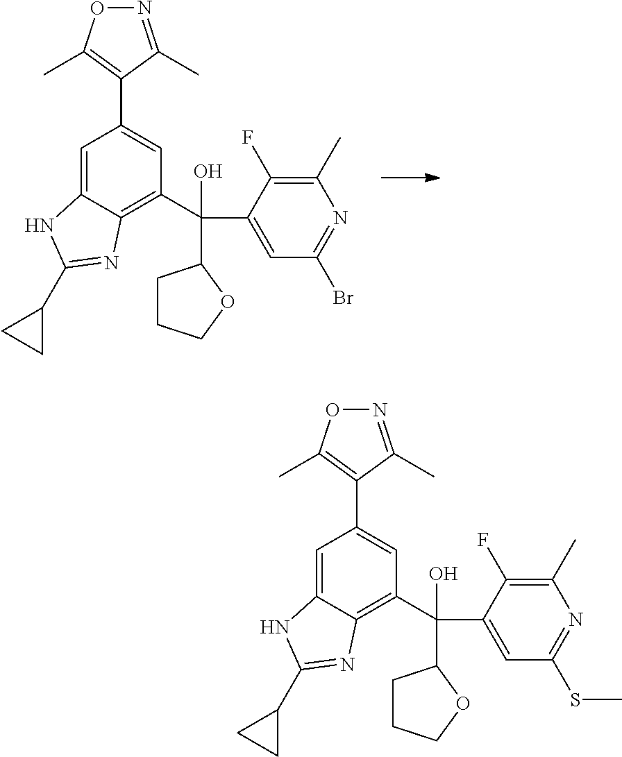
C1=C2C(=C(C(O)(C3CCCO3)C3=CC(Br)=NC(C)=C3F)C=C1C1=C(C)ON=C1C)N=C(C1CC1)N2.C1=C2C(=C(C(O)(C3CCCO3)C3=CC(SC)=NC(C)=C3F)C=C1C1=C(C)ON=C1C)N=C(C1CC1)N2
